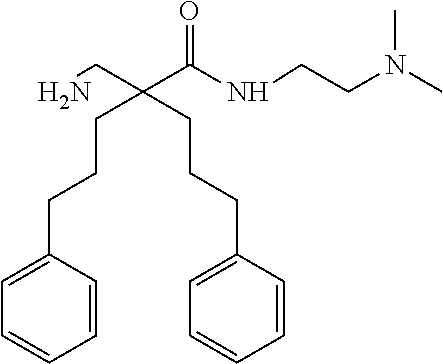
N(C(C(CN)(CCCC1=CC=CC=C1)CCCC1=CC=CC=C1)=O)CCN(C)C
